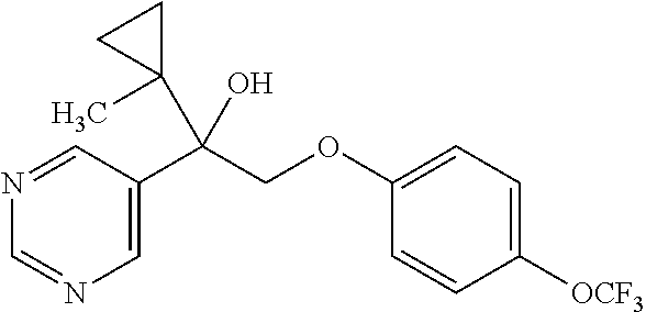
C1=C(C(COC2=CC=C([OCF3])C=C2)(C2(C)CC2)O)C=NC=N1
